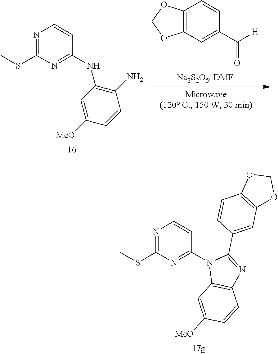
C12=C(C=C(C([H])=O)C=C1)OCO2.N1=C(SC)N=C(NC2=C(N)C=CC([MeO])=C2)C=C1.N1=C(SC)N=C(N2C3=C(N=C2C2=CC4=C(C=C2)OCO4)C=CC([MeO])=C3)C=C1
